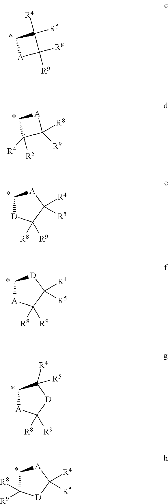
C1[A]C([R8])([R9])C1([R4])[R5].C1C([R5])([R4])C([R8])([R9])[A]1.C1C([R8])([R9])[D]C([R4])([R5])[A]1.C1[D]C([R9])([R8])C([R4])([R5])[A]1.C1[A]C([R9])([R8])C([R4])([R5])[D]1.C1[A]C([R9])([R8])[D]C1([R5])[R4]
